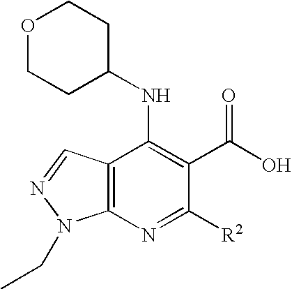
C12=C(N=C([R2])C(C(O)=O)=C1NC1CCOCC1)N(CC)N=C2
